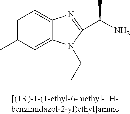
C1=C(C)C=C2C(=C1)N=C(C(C)N)N2CC
